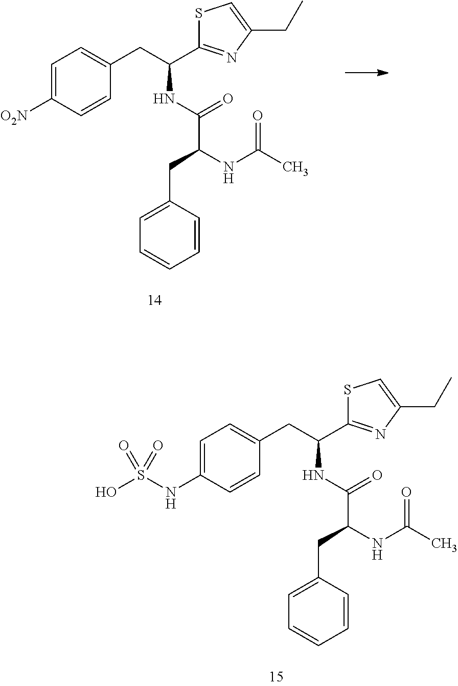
C1=C([O2N])C=CC(CC(C2=NC(CC)=CS2)NC(=O)C(NC(C)=O)CC2=CC=CC=C2)=C1.C1=C(NS(O)(=O)=O)C=CC(CC(C2=NC(CC)=CS2)NC(=O)C(NC(C)=O)CC2=CC=CC=C2)=C1
